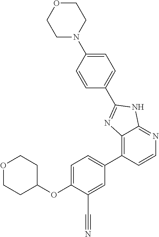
C12=C(C3=CC=C(OC4CCOCC4)C(C#N)=C3)C=CN=C1NC(C1=CC=C(N3CCOCC3)C=C1)=N2
